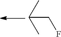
C(CF)(C)C
